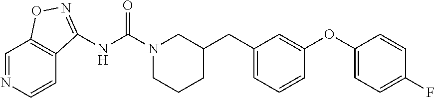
N(C(N1CCCC(CC2=CC=CC(OC3=CC=C(F)C=C3)=C2)C1)=O)C1=NOC2=C1C=CN=C2
